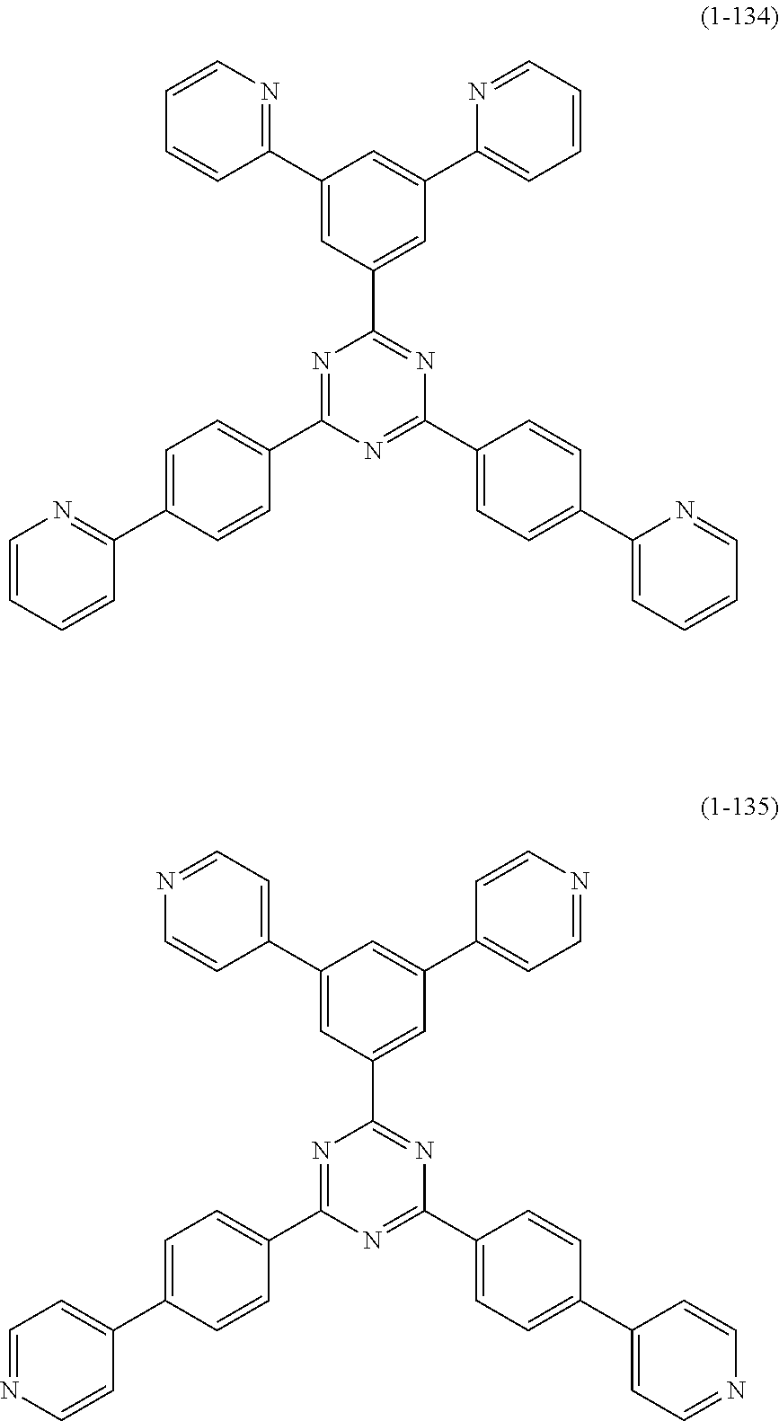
N1=C(C2=CC=C(C3=NC=CC=C3)C=C2)N=C(C2=CC=C(C3=CC=CC=N3)C=C2)N=C1C1=CC(C2=CC=CC=N2)=CC(C2=NC=CC=C2)=C1.N1=C(C2=CC=C(C3=CC=NC=C3)C=C2)N=C(C2=CC=C(C3=CC=NC=C3)C=C2)N=C1C1=CC(C2=CC=NC=C2)=CC(C2=CC=NC=C2)=C1
